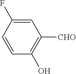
C1=C(F)C=CC(O)=C1[CHO]
